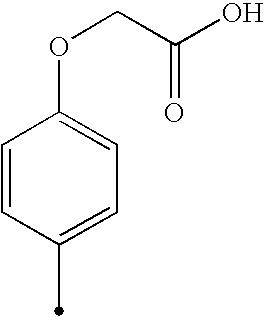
C1=CC(C)=CC=C1OCC(O)=O
